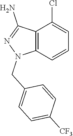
C12=C(C=CC=C1Cl)N(CC1=CC=C([CF3])C=C1)N=C2N
